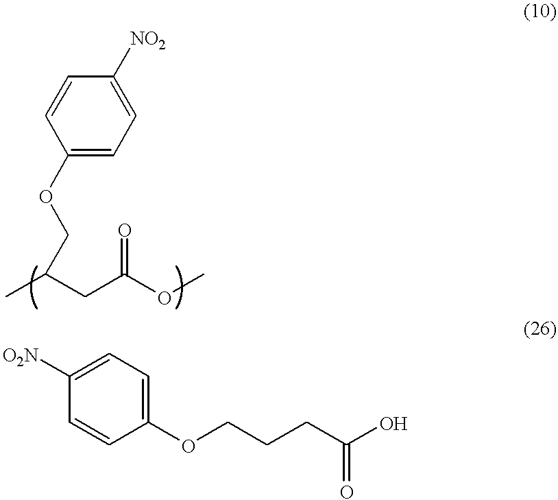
C(C(OC)=O)C(C)COC1=CC=C([NO2])C=C1.C1=CC(OCCCC(O)=O)=CC=C1[O2N]
